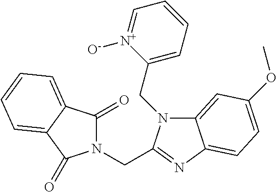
C12=CC(OC)=CC=C1N=C(CN1C(=O)C3=CC=CC=C3C1=O)N2CC1=CC=CC=[N+]1[O-]
